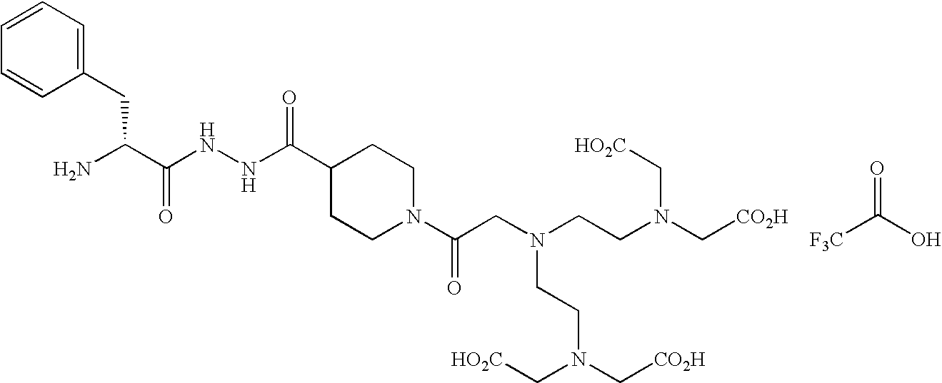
[F3C]C(O)=O.NC(C(NNC(C1CCN(C(CN(CCN(C[CO2H])C[HO2C])CCN(C[CO2H])C[HO2C])=O)CC1)=O)=O)CC1=CC=CC=C1
